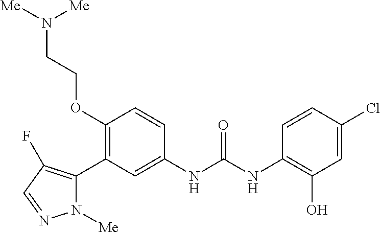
C1(OCCN([Me])[Me])=C(C2=C(F)C=NN2[Me])C=C(NC(NC2=C(O)C=C(Cl)C=C2)=O)C=C1
